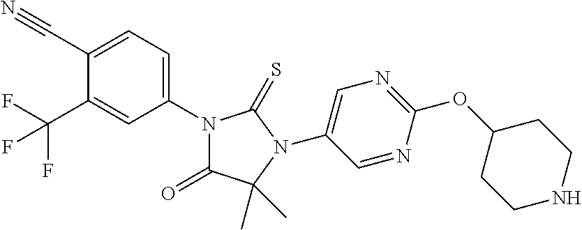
C1(C#N)=CC=C(N2C(=O)C(C)(C)N(C3=CN=C(OC4CCNCC4)N=C3)C2=S)C=C1C(F)(F)F
